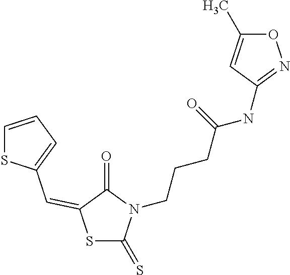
C1=CC=C(C=C2SC(=S)N(CCCC(NC3=NOC(C)=C3)=O)C2=O)S1
